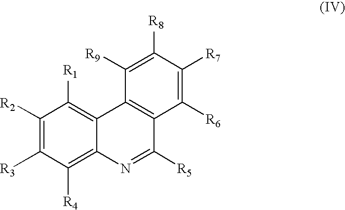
C1([R2])=C([R3])C([R4])=C2C(=C1[R1])C1=C(C([R5])=N2)C([R6])=C([R7])C([R8])=C1[R9]
